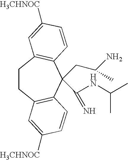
C1CC2=C(C(CC(N)C)(C(NC(C)C)=N)C3=C1C=C([H3CHNOC])C=C3)C=CC([H3CHNOC])=C2
